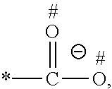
[O-]=C(O)*
